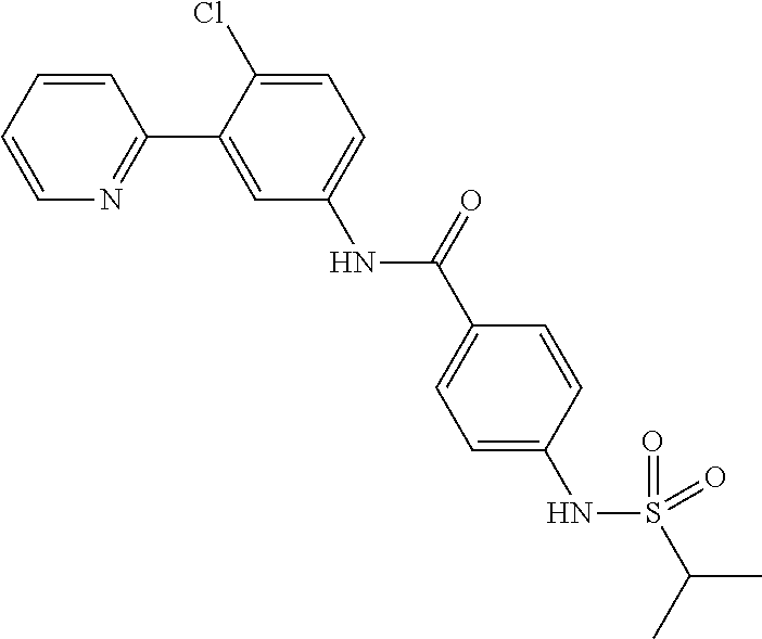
C1=CC=CN=C1C1=CC(NC(=O)C2=CC=C(NS(=O)(=O)C(C)C)C=C2)=CC=C1Cl
